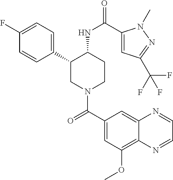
C1(F)=CC=C(C2CN(C(C3=CC(OC)=C4C(=C3)N=CC=N4)=O)CCC2NC(=O)C2=CC(C(F)(F)F)=NN2C)C=C1
